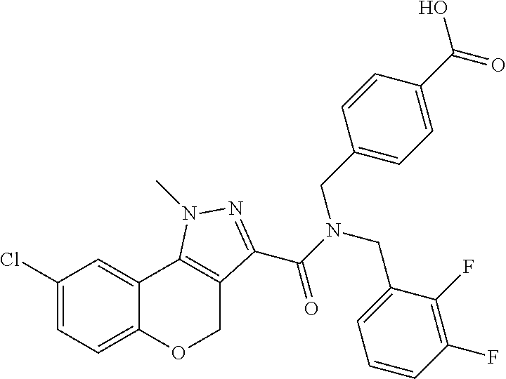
C1(Cl)=CC=C2C(=C1)C1=C(CO2)C(C(N(CC2=CC=CC(F)=C2F)CC2=CC=C(C(O)=O)C=C2)=O)=NN1C
